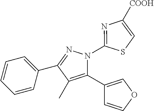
C1=CC=C(C2=NN(C3=NC([COOH])=CS3)C(C3=COC=C3)=C2C)C=C1
